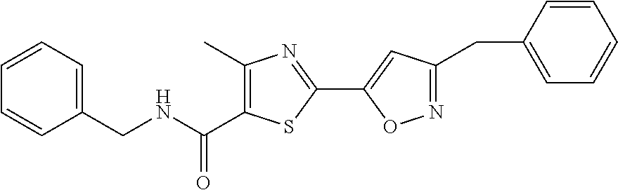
C1(C)=C(C(NCC2=CC=CC=C2)=O)SC(C2=CC(CC3=CC=CC=C3)=NO2)=N1
